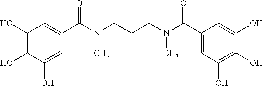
C1(O)=C(O)C(O)=CC(C(N(CCCN(C(=O)C2=CC(O)=C(O)C(O)=C2)C)C)=O)=C1
